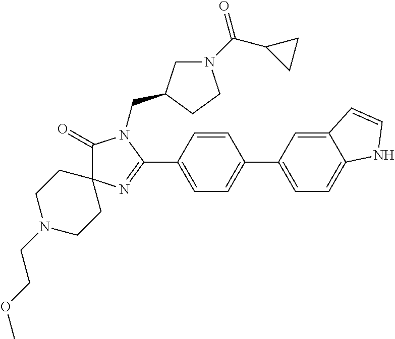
C1(=O)C2(N=C(C3=CC=C(C4=CC=C5C(=C4)C=CN5)C=C3)N1CC1CN(C(C3CC3)=O)CC1)CCN(CCOC)CC2
